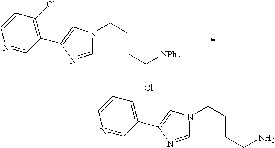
C1=NC(C2=C(Cl)C=CN=C2)=CN1CCCC[NPht].C1=NC(C2=C(Cl)C=CN=C2)=CN1CCCCN
